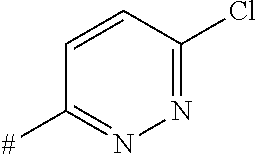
C1=CC(Cl)=NN=C1[#]
